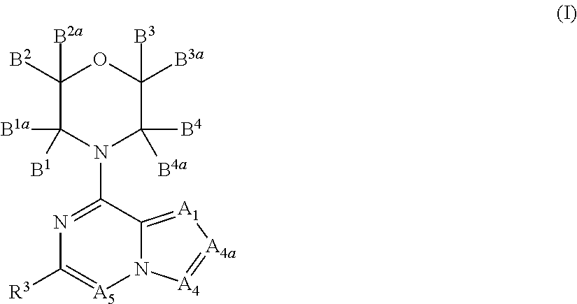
C1([B2a])([B2])C([B1a])([B1])N(C2=NC([R3])=[A5]N3C2=[A1][A4a]=[A4]3)C([B4])([B4a])C([B3])([B3a])O1
